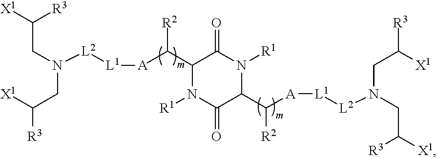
C([R3])([X1])CN(CC([X1])[R3])[L2][L1][A]C(C1C(=O)N([R1])C(C([A][L1][L2]N(CC([R3])[X1])CC([X1])[R3])[R2])C(=O)N1[R1])[R2]
